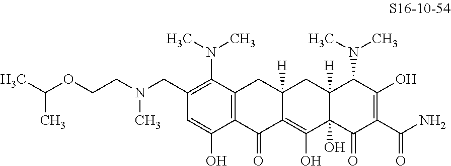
C12=C(C(N(C)C)=C(CN(CCOC(C)C)C)C=C1O)CC1([H])C(=C(O)C3(O)C([H])(C1)C(N(C)C)C(O)=C(C(N)=O)C3=O)C2=O
